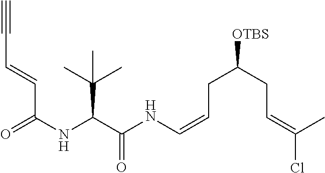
O=C(C=CC#C)NC(C(C)(C)C)C(NC=CCC(CC=C(C)Cl)[OTBS])=O
